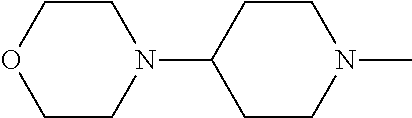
C1CN(C2CCN(C)CC2)CCO1
